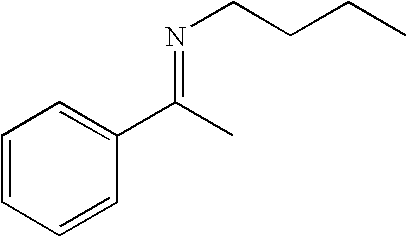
C1=CC=CC(C(=NCCCC)C)=C1
